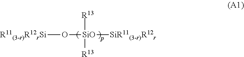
[R11(3-r)R12rSi]O[SiO]([SiR11(3-r)R12r])([R13])[R13]
